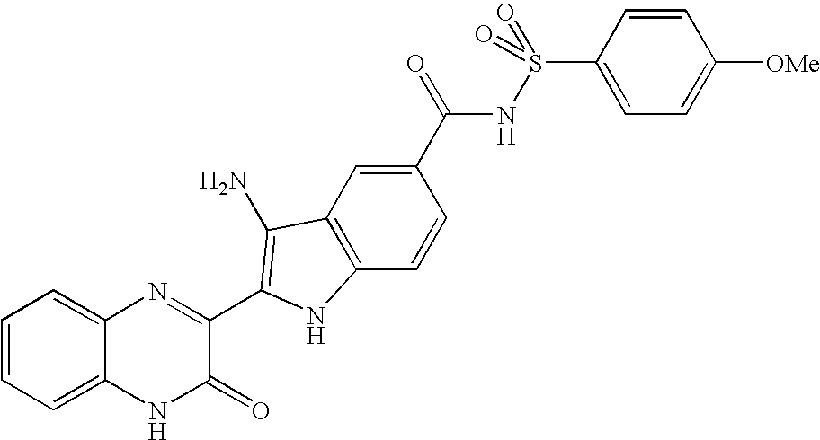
C1=C2C(=CC=C1)N=C(C1=C(N)C3=C(C=CC(C(=O)NS(C4=CC=C([OMe])C=C4)(=O)=O)=C3)N1)C(=O)N2
